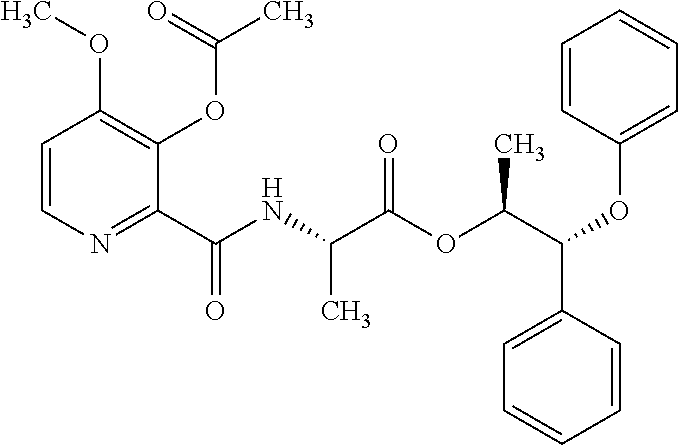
C1=CN=C(C(NC(C(OC(C(OC2=CC=CC=C2)C2=CC=CC=C2)C)=O)C)=O)C(OC(C)=O)=C1OC
